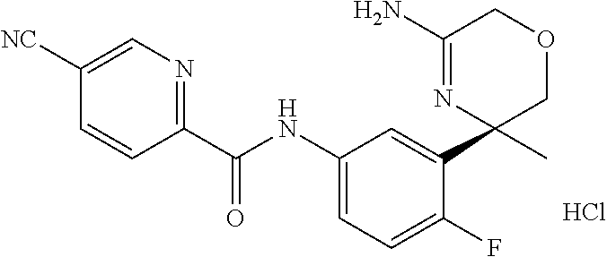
C1(C(=O)NC2=CC=C(F)C(C3(C)COCC(N)=N3)=C2)=NC=C([NC])C=C1.Cl
